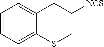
C1=CC=C(CC[NCS])C(SC)=C1
